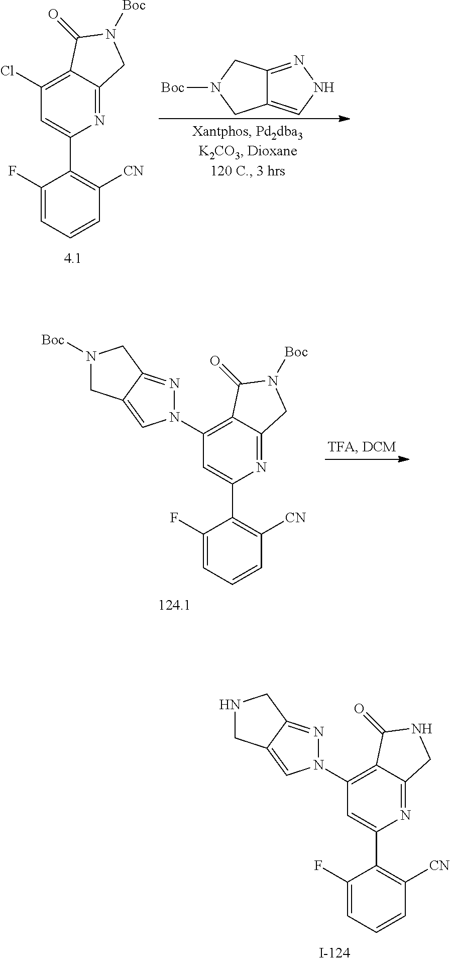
C1(F)=CC=CC([CN])=C1C1=CC(N2N=C3C(=C2)CN([Boc])C3)=C2C(=N1)CN([Boc])C2=O.C1(F)=CC=CC([CN])=C1C1=CC(Cl)=C2C(=N1)CN([Boc])C2=O.C12=NNC=C1CN([Boc])C2.C1(F)=CC=CC([CN])=C1C1=CC(N2N=C3C(=C2)CNC3)=C2C(=N1)CNC2=O
